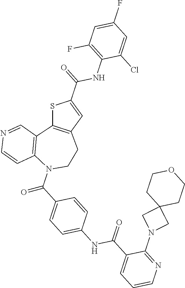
S1C2=C(C=C1C(NC1=C(F)C=C(F)C=C1Cl)=O)CCN(C(=O)C1=CC=C(NC(=O)C3=CC=CN=C3N3CC4(C3)CCOCC4)C=C1)C1=C2C=NC=C1
